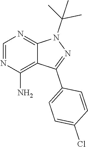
N1=C(C2=CC=C(Cl)C=C2)C2=C(N)N=CN=C2N1C(C)(C)C
